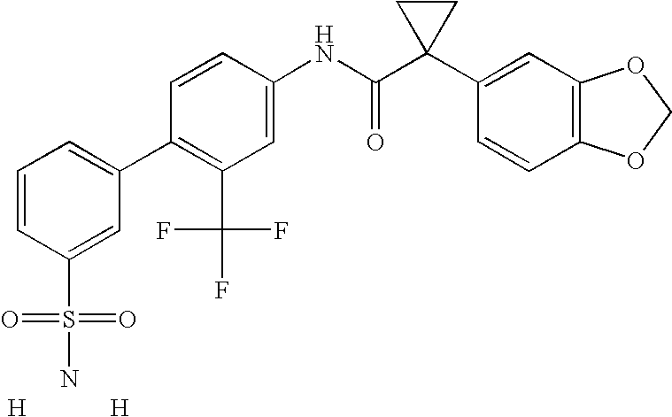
C1=CC(NC(C2(C3=CC4=C(C=C3)OCO4)CC2)=O)=CC(C(F)(F)F)=C1C1=CC=CC(S(=O)(=O)N)=C1.[H].[H]
